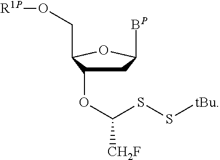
C1C(OC([CH2F])SS[tBu])C(CO[R1P])OC1[BP]
